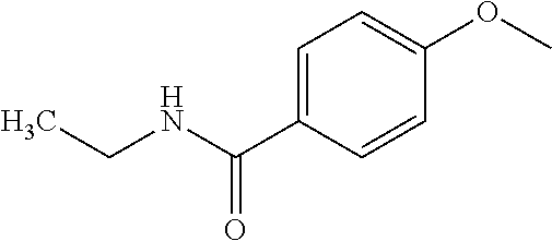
C1=C(C(NCC)=O)C=CC(OC)=C1
